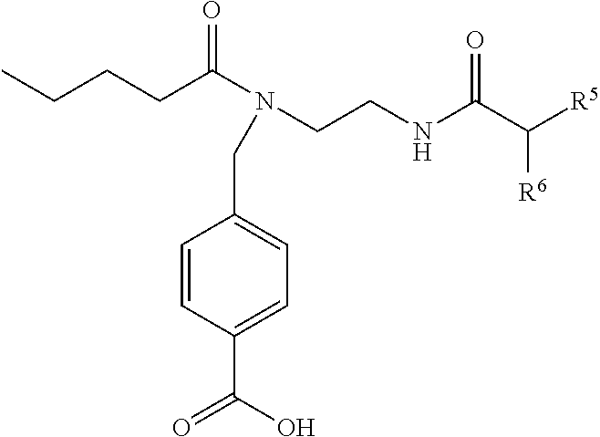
CCCCC(N(CC1=CC=C(C(=O)O)C=C1)CCNC(C([R6])[R5])=O)=O
